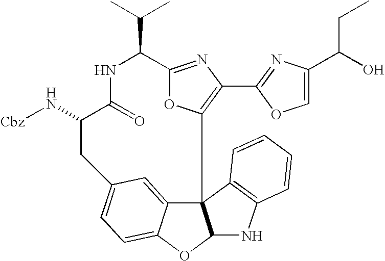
N(C1C(=O)NC(C(C)C)C2=NC(C3=NC(C(CC)O)=CO3)=C(O2)C23C4=CC(=CC=C4OC2NC2=C3C=CC=C2)C1)[Cbz]
